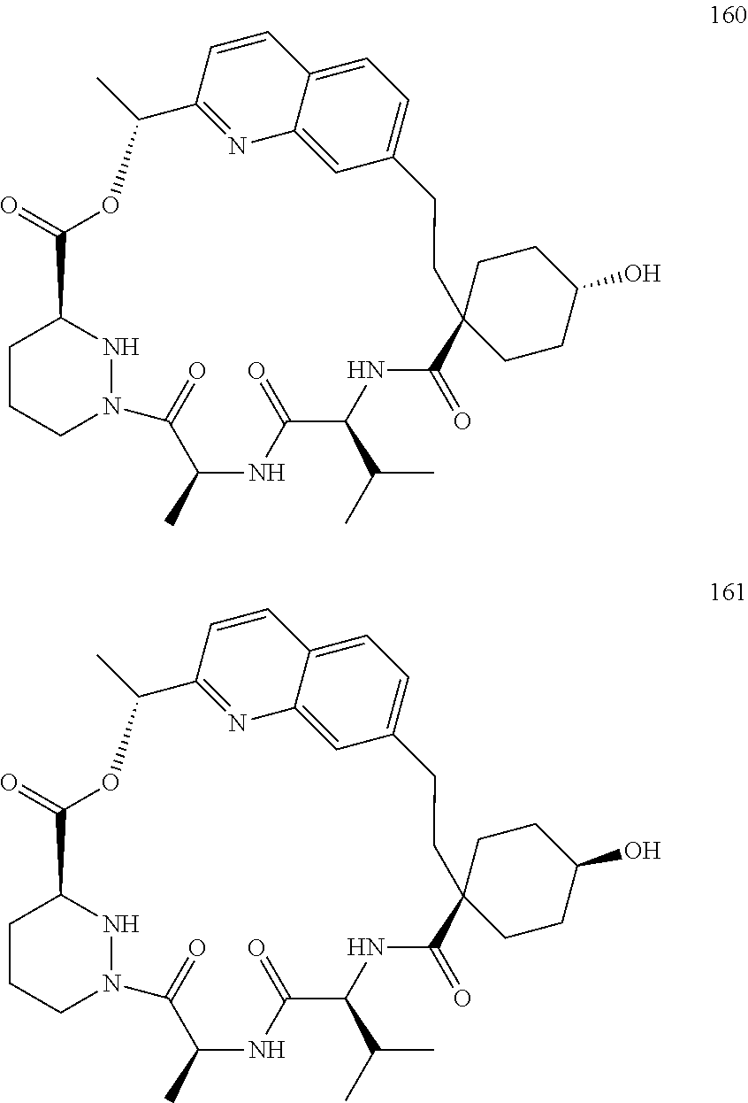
C1CCN2NC1C(=O)OC(C)C1=NC3=CC(=CC=C3C=C1)CCC1(C(=O)NC(C(C)C)C(=O)NC(C)C2=O)CCC(O)CC1.C1CCN2NC1C(=O)OC(C)C1=NC3=CC(=CC=C3C=C1)CCC1(C(=O)NC(C(C)C)C(=O)NC(C)C2=O)CCC(O)CC1
